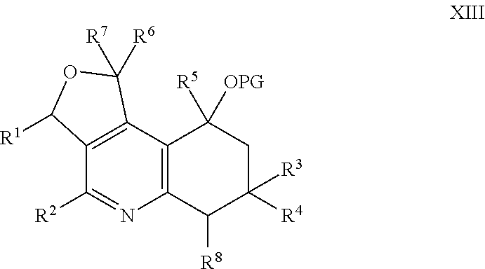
C12=C(C3=C(N=C1[R2])C([R8])C([R4])([R3])CC3([R5])[OPG])C([R7])([R6])OC2[R1]
